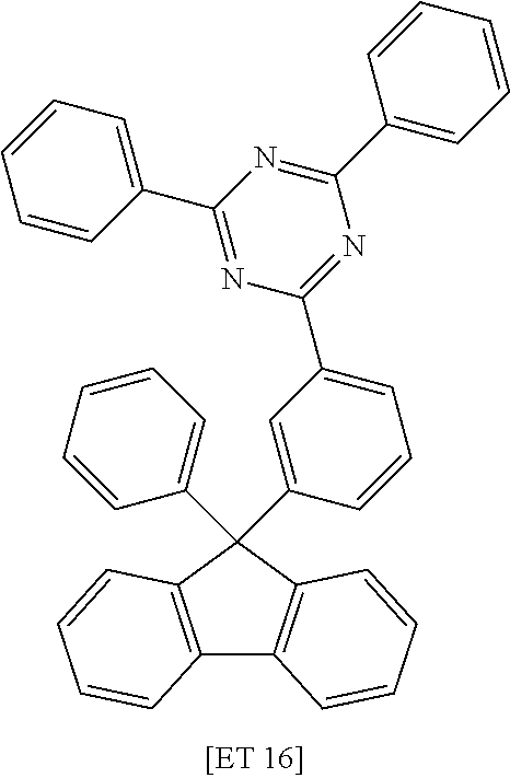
C12=C(C3=C(C=CC=C3)C1(C1=CC=CC=C1)C1=CC(C3=NC(C4=CC=CC=C4)=NC(C4=CC=CC=C4)=N3)=CC=C1)C=CC=C2
